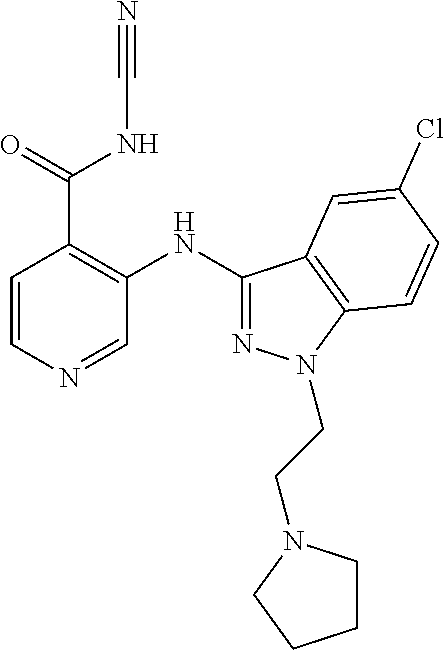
C1(NC2=NN(CCN3CCCC3)C3=C2C=C(Cl)C=C3)=C(C(=O)NC#N)C=CN=C1
